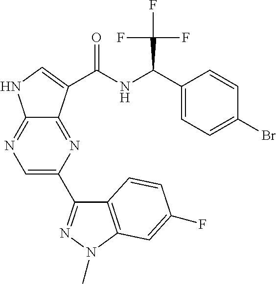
C12=NC=C(C3=NN(C)C4=C3C=CC(F)=C4)N=C1C(C(NC(C1=CC=C(Br)C=C1)C(F)(F)F)=O)=CN2
